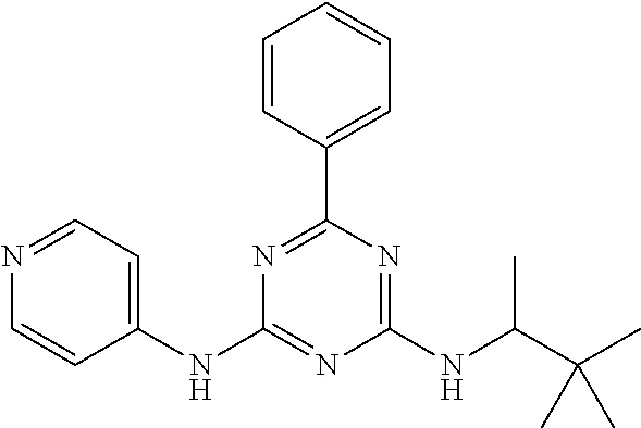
C1(NC2=CC=NC=C2)=NC(NC(C(C)(C)C)C)=NC(C2=CC=CC=C2)=N1
